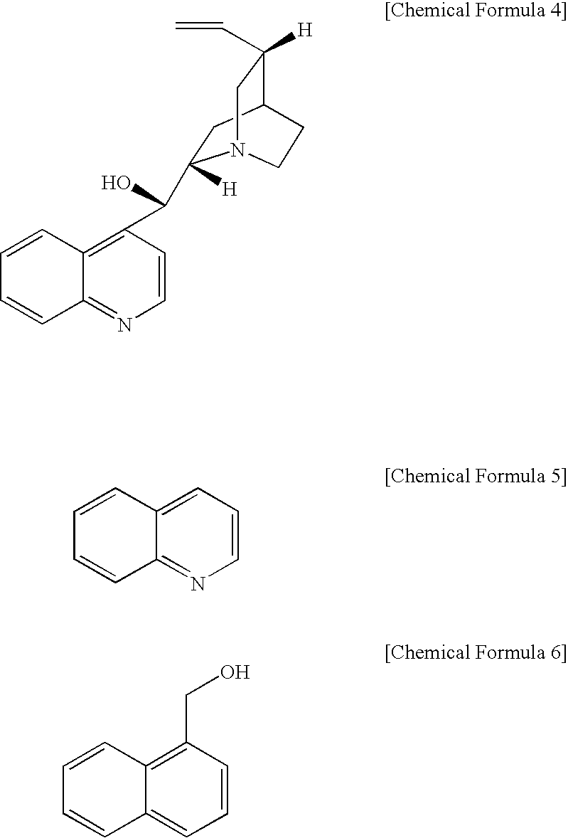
C1=CC=CC2=NC=CC(C(C3([H])CC4C([H])(C=C)CN3CC4)O)=C12.C12=NC=CC=C1C=CC=C2.C1=CC2=C(CO)C=CC=C2C=C1
